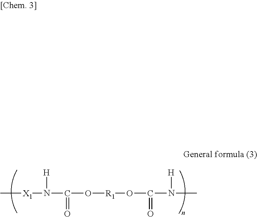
C[X1]N([H])C(=O)O[R1]OC(=O)N([H])C
